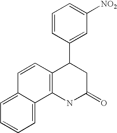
C12=C(NC(=O)CC1C1=CC([NO2])=CC=C1)C1=CC=CC=C1C=C2
